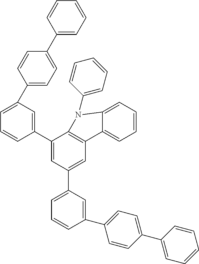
C1=C(C2=CC=C(C3=CC=CC=C3)C=C2)C=C(C2=CC(C3=CC=CC(C4=CC=C(C5=CC=CC=C5)C=C4)=C3)=CC3=C2N(C2=CC=CC=C2)C2=CC=CC=C32)C=C1
